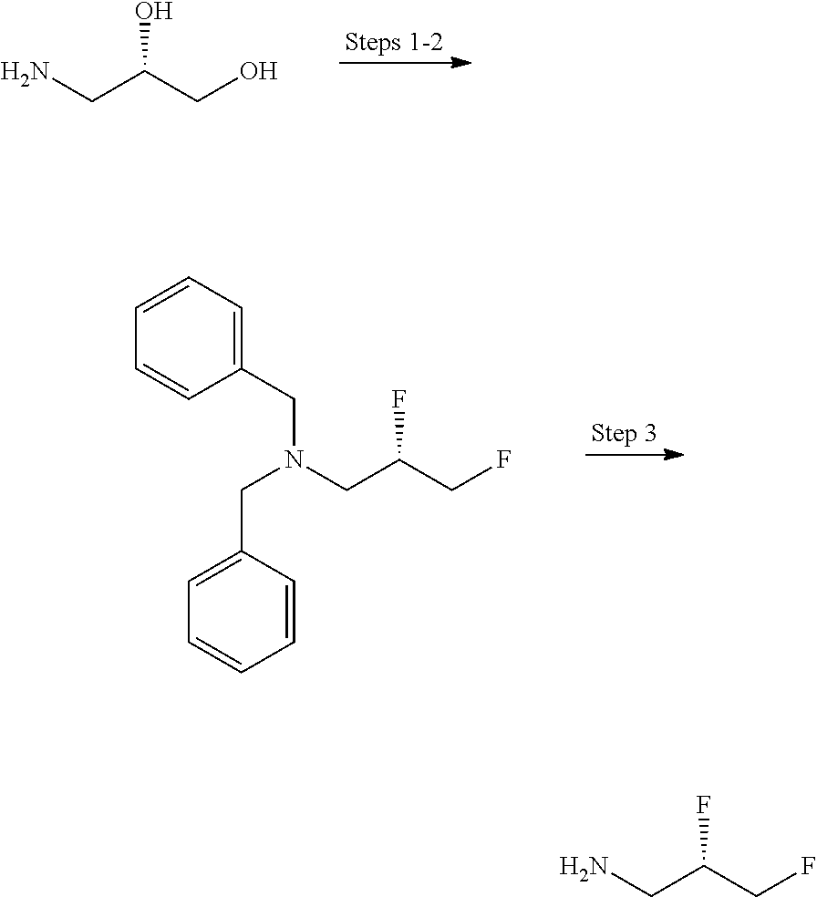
NCC(CO)O.C1=CC=C(CN(CC(CF)F)CC2=CC=CC=C2)C=C1.NCC(CF)F
